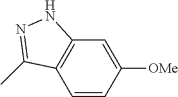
C1=CC([OMe])=CC2=C1C(C)=NN2
